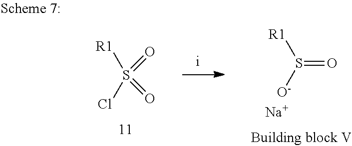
O=S(=O)([R1])Cl.S(=O)([O-])[R1].[Na]
